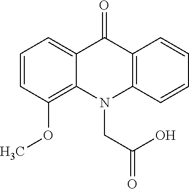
C12=CC=CC(OC)=C1N(CC(=O)O)C1=C(C2=O)C=CC=C1
